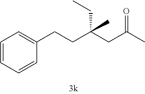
C(C(CC(C)=O)(CC)C)CC1=CC=CC=C1
